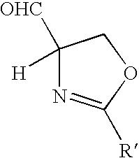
C1([H])([OHC])N=C([R])OC1
